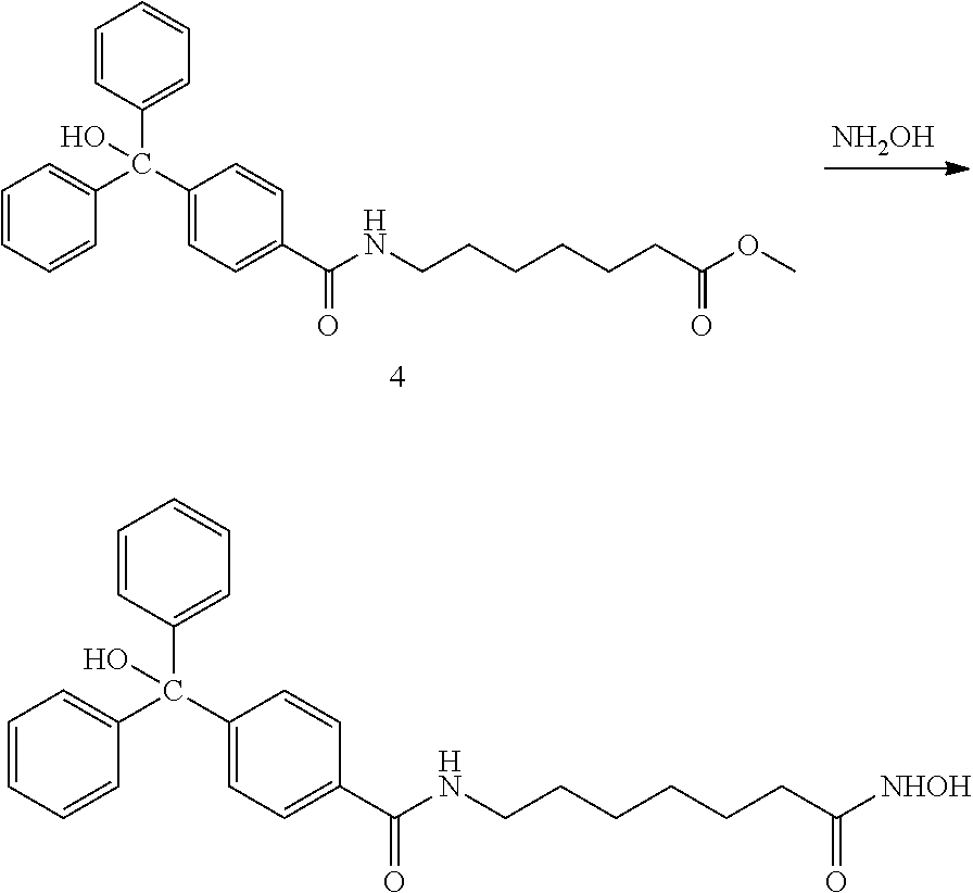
[NH2OH].C1=CC=CC(C(C2=CC=C(C(NCCCCCCC(OC)=O)=O)C=C2)(C2=CC=CC=C2)O)=C1.C1=CC=CC(C(C2=CC=C(C(NCCCCCCC([NHOH])=O)=O)C=C2)(C2=CC=CC=C2)O)=C1
